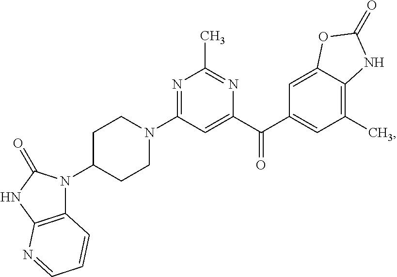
N1=C(N2CCC(N3C4=C(NC3=O)N=CC=C4)CC2)C=C(C(C2=CC(C)=C3C(=C2)OC(=O)N3)=O)N=C1C
